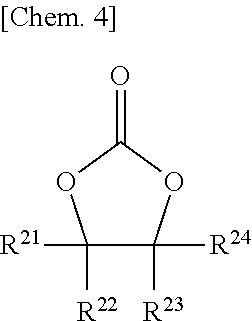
C1([R22])([R21])C([R23])([R24])OC(=O)O1
